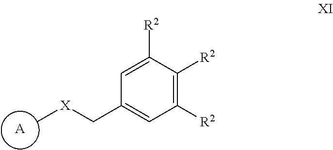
C1(C[X]C)=CC([R2])=C([R2])C([R2])=C1.[A]
